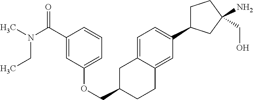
C1=C2C(=CC(C3CCC(CO)(N)C3)=C1)CCC(COC1=CC=CC(C(N(C)CC)=O)=C1)C2
